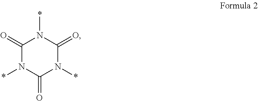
C1(=O)N(*)C(=O)N(*)C(=O)N1*
